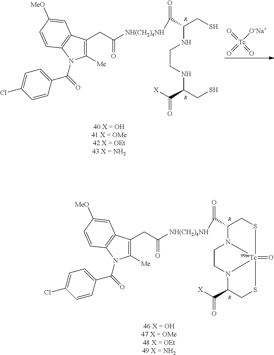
O=[Tc]([O-Na+])(=O)=O.C1(CC(=O)[NH(CH2)4NH]C(C(CS)NCCNC(C(=O)[X])CS)=O)=C([Me])N(C(=O)C2=CC=C(Cl)C=C2)C2=C1C=C([MeO])C=C2.[R].[R].C1(CC(=O)[NH(CH2)4NH]C(C2CS[Tc]34(=O)N2CCN3C(C(=O)[X])CS4)=O)=C([Me])N(C(=O)C2=CC=C(Cl)C=C2)C2=C1C=C([MeO])C=C2.[R].[R]
